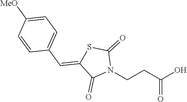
OC(CCN1C(=O)SC(=CC2=CC=C([MeO])C=C2)C1=O)=O
